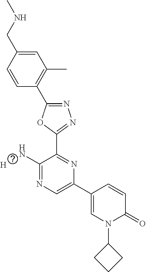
C1=CC(CNC)=CC(C)=C1C1=NN=C(C2=NC(C3=CN(C4CCC4)C(=O)C=C3)=CN=C2N)O1.[H]
